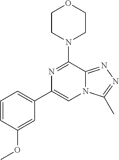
C1=C(C2=CN3C(=NN=C3C)C(N3CCOCC3)=N2)C=C(OC)C=C1
